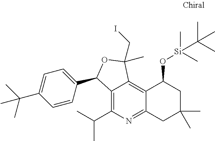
C1=CC(C2C3=C(C(C)C)N=C4C(=C3C(C)(CI)O2)C(O[Si](C)(C)C(C)(C)C)CC(C)(C)C4)=CC=C1C(C)(C)C
